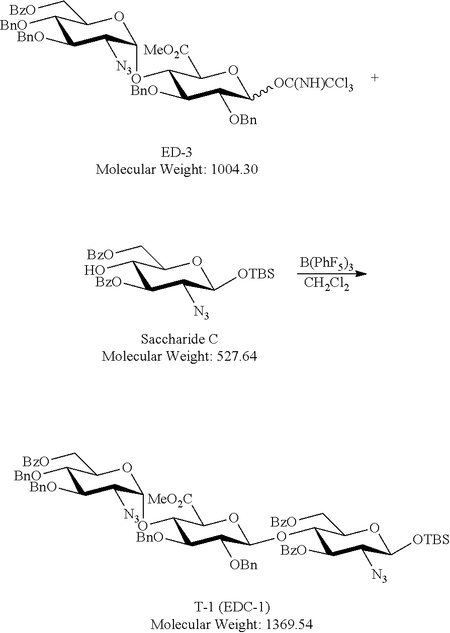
C1(O)C([BzO])C([N3])C([OTBS])OC1C[BzO].[B(PhF5)3].[CH2Cl2].C1(OC2C([N3])C([BnO])C([BnO])C(C[BzO])O2)C([BnO])C([OBn])C(OC2C([BzO])C([N3])C([OTBS])OC2C[BzO])OC1[MeO2C].C1(OC2C([N3])C([BnO])C([BnO])C(C[BzO])O2)C([BnO])C([OBn])C([OC(NH)CCl3])OC1[MeO2C]
